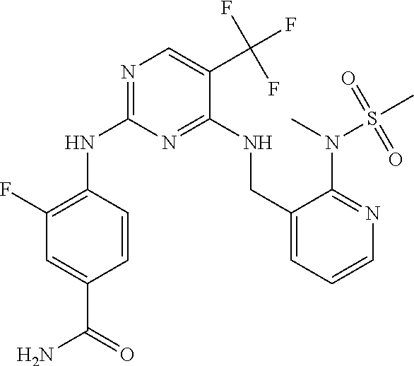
C1(F)=C(NC2=NC=C(C(F)(F)F)C(NCC3=CC=CN=C3N(C)S(C)(=O)=O)=N2)C=CC(C(N)=O)=C1
